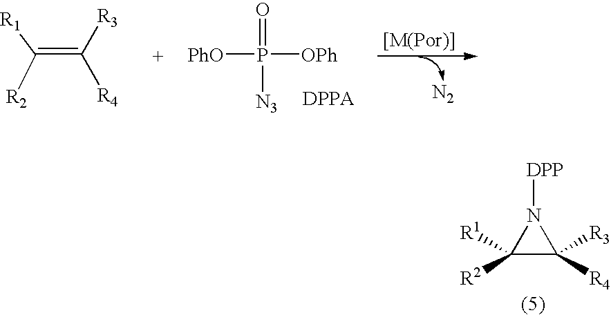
C(=C([R3])[R4])([R1])[R2].[PhO]P([OPh])(=O)[N3].[N2].C1([R1])([R2])C([R3])([R4])N1[DPP]
